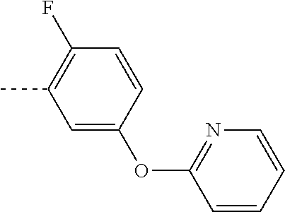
C1=C(OC2=NC=CC=C2)C=CC(F)=C1C
